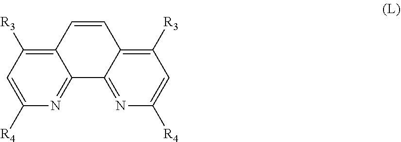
C12=C([R3])C=C([R4])N=C1C1=NC([R4])=CC([R3])=C1C=C2
